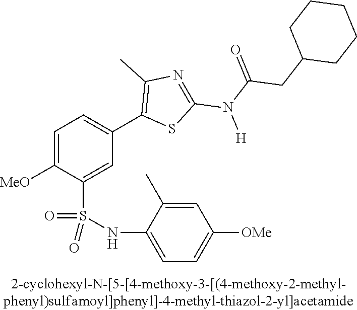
C1=C([OMe])C(S(NC2=CC=C([OMe])C=C2C)(=O)=O)=CC(C2=C(C)N=C(N(C(=O)CC3CCCCC3)[H])S2)=C1
